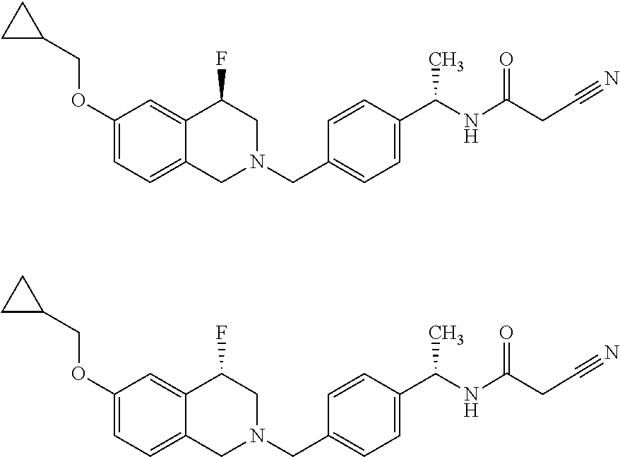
C1C(COC2=CC=C3C(=C2)C(F)CN(CC2=CC=C(C(NC(CC#N)=O)C)C=C2)C3)C1.C1C(COC2=CC=C3C(=C2)C(F)CN(CC2=CC=C(C(NC(CC#N)=O)C)C=C2)C3)C1
